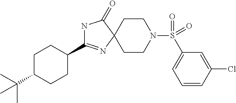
N1C(C2CCC(C(C)(C)C)CC2)=NC2(C1=O)CCN(S(=O)(=O)C1=CC=CC(Cl)=C1)CC2
